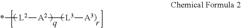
*[L2][A2][L3][A3]
